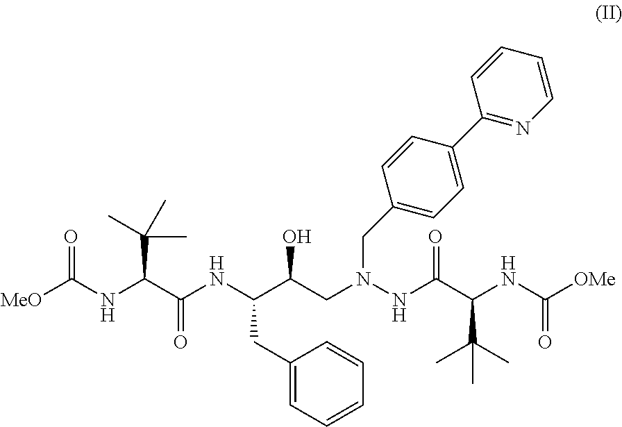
[MeO]C(NC(C(NC(C(CN(NC(C(NC([OMe])=O)C(C)(C)C)=O)CC1=CC=C(C2=NC=CC=C2)C=C1)O)CC1=CC=CC=C1)=O)C(C)(C)C)=O
